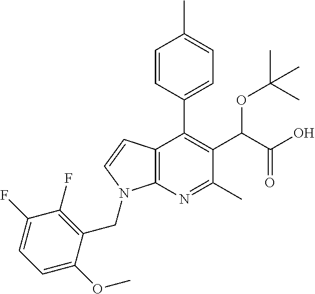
C12=C(N=C(C)C(C(C(O)=O)OC(C)(C)C)=C1C1=CC=C(C)C=C1)N(CC1=C(F)C(F)=CC=C1OC)C=C2
